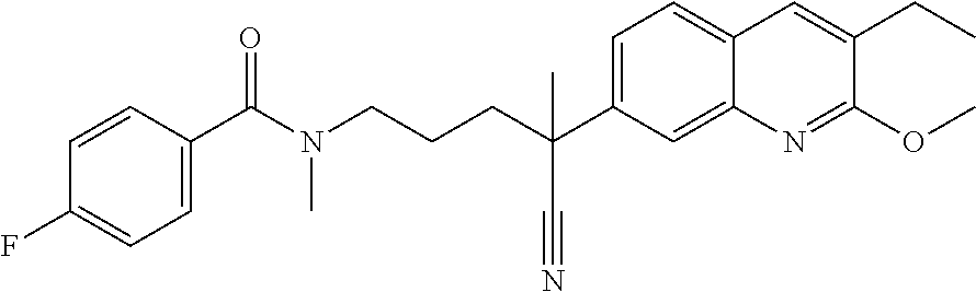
C1=C(C(C)(C#N)CCCN(C(C2=CC=C(F)C=C2)=O)C)C=C2C(=C1)C=C(CC)C(OC)=N2
